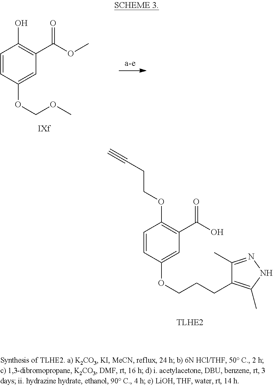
C1=CC(OCCCC2=C(C)NN=C2C)=CC(C(=O)O)=C1OCCC#C.C1=CC(OCOC)=CC(C(=O)OC)=C1O
